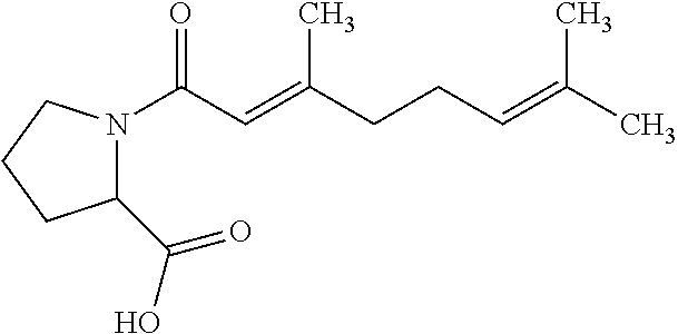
C1(C(O)=O)N(C(C=C(CCC=C(C)C)C)=O)CCC1
